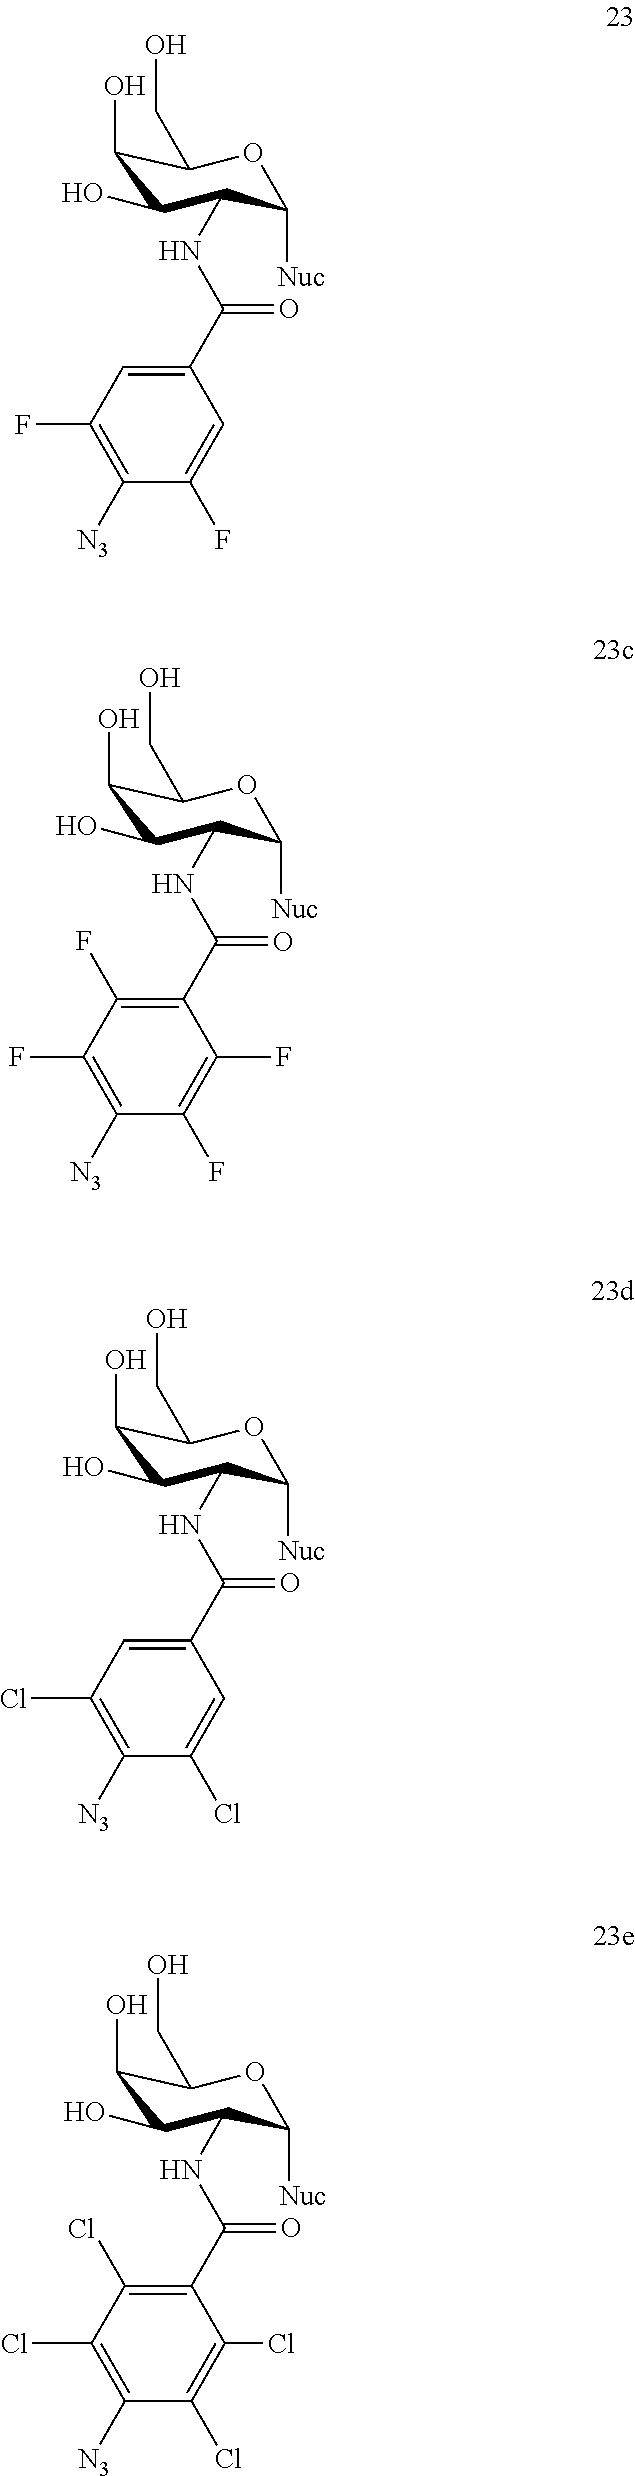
C1(O)C(O)C(NC(C2=CC(F)=C([N3])C(F)=C2)=O)C([Nuc])OC1CO.C1(O)C(O)C(NC(C2=C(F)C(F)=C([N3])C(F)=C2F)=O)C([Nuc])OC1CO.C1(O)C(O)C(NC(C2=CC(Cl)=C([N3])C(Cl)=C2)=O)C([Nuc])OC1CO.C1(O)C(O)C(NC(C2=C(Cl)C(Cl)=C([N3])C(Cl)=C2Cl)=O)C([Nuc])OC1CO
